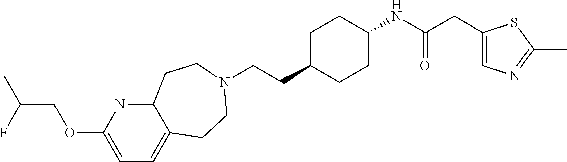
C(CC1CCC(NC(CC2=CN=C(C)S2)=O)CC1)N1CCC2=CC=C(OCC(C)F)N=C2CC1
